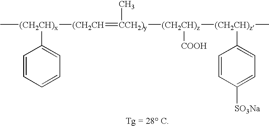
C[(CH2CH)x]([(CH2CH]=[CCH2)y](C)[(CH2CH)z]([(CH2CH)z](C)C1=CC=C([SO3Na])C=C1)[COOH])C1=CC=CC=C1
